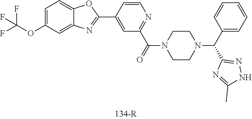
C1CN(C(=O)C2=NC=CC(C3=NC4=CC(OC(F)(F)F)=CC=C4O3)=C2)CCN1C(C1=CC=CC=C1)C1=NNC(C)=N1
